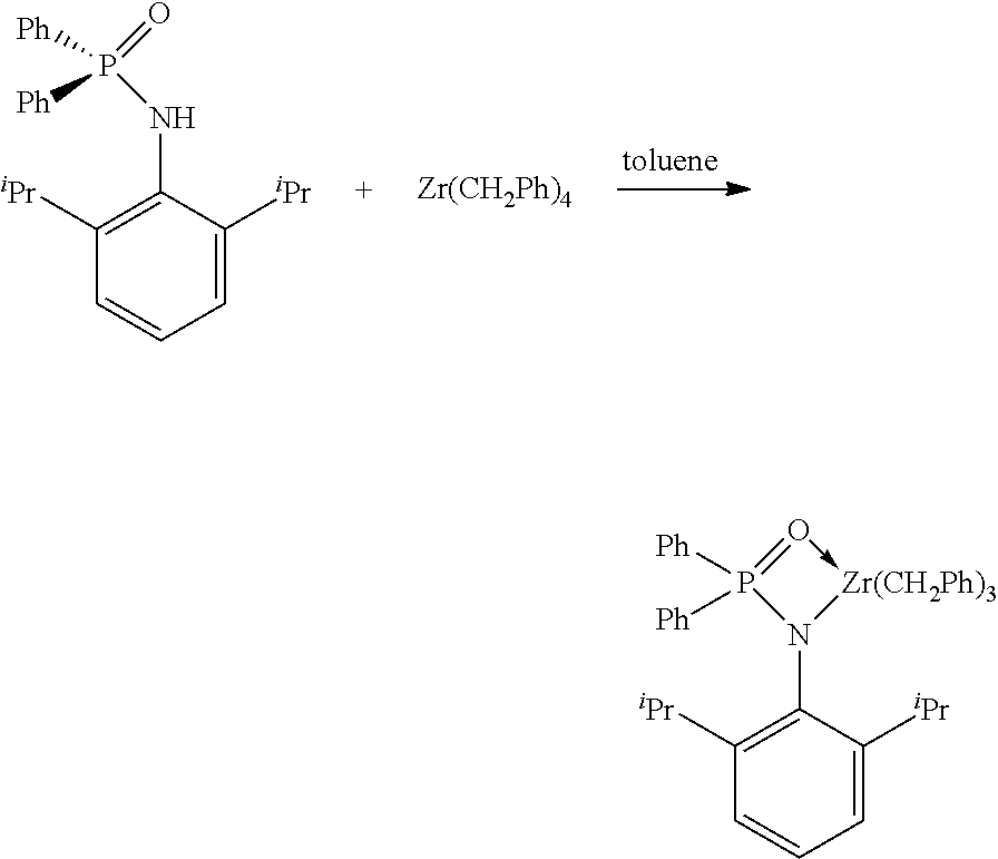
C1([iPr])=C(NP([Ph])(=O)[Ph])C([iPr])=CC=C1.[Zr(CH2Ph)4].C1([iPr])=C(N2[Zr(CH2Ph)3]-O=P2([Ph])[Ph])C([iPr])=CC=C1
